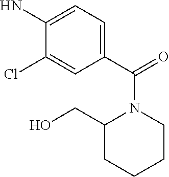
C1(C(=O)N2C(CO)CCCC2)=CC=C(N)C(Cl)=C1
